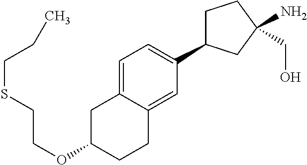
C1C(C2=CC=C3C(=C2)CCC(OCCSCCC)C3)CC(N)(CO)C1
